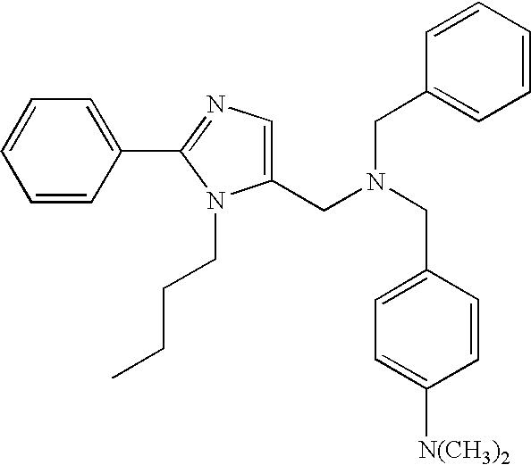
C1(CN(CC2=CC=C([N(CH3)2])C=C2)CC2=CC=CC=C2)=CN=C(C2=CC=CC=C2)N1CCCC
